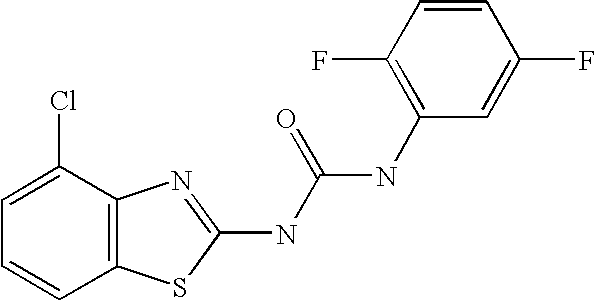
C1=C(Cl)C2=C(C=C1)SC(NC(NC1=C(F)C=CC(F)=C1)=O)=N2
